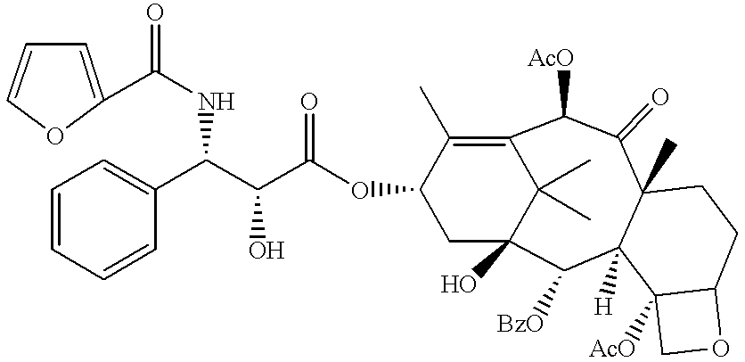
C12(C)C(=O)C([AcO])C3=C(C)C(OC(C(C(NC(=O)C4=CC=CO4)C4=CC=CC=C4)O)=O)CC(O)(C([BzO])C1([H])C1([AcO])C(CC2)OC1)C3(C)C
